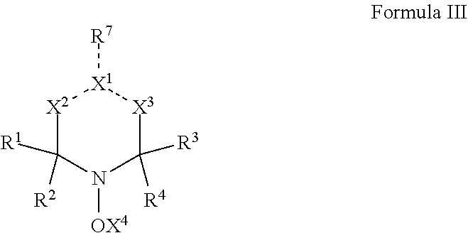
[X2]1C([R2])([R1])N([OX4])C([R3])([R4])[X3][X1]1[R7]
